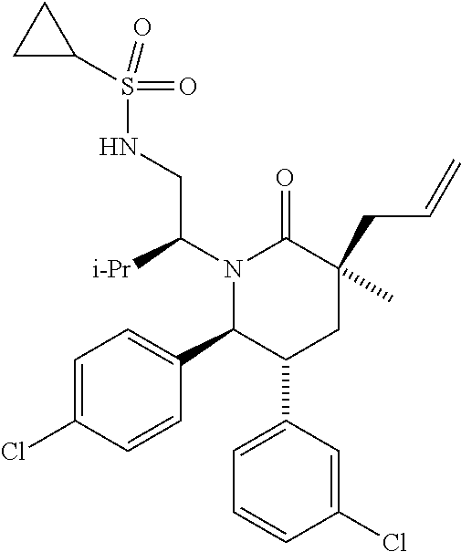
N1(C(CNS(=O)(=O)C2CC2)[i-Pr])C(C2=CC=C(Cl)C=C2)C(C2=CC=CC(Cl)=C2)CC(CC=C)(C)C1=O
